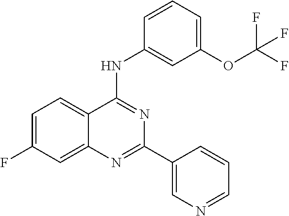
C1=C(F)C=C2C(=C1)C(NC1=CC(OC(F)(F)F)=CC=C1)=NC(C1=CN=CC=C1)=N2
